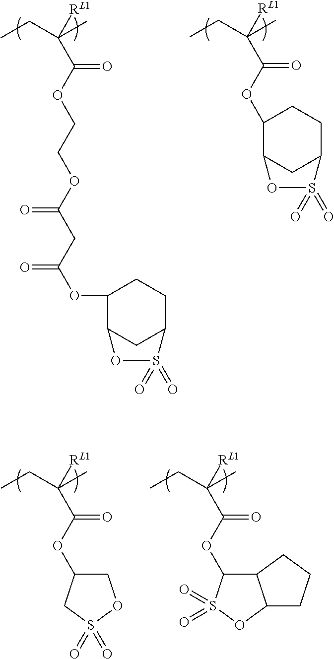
CCC(C)([RL1])C(OCCOC(=O)CC(=O)OC1C2CC(CC1)S(=O)(=O)O2)=O.CCC(C)([RL1])C(OC1C2CC(CC1)S(=O)(=O)O2)=O.CCC(C)([RL1])C(OC1COS(=O)(=O)C1)=O.CCC(C)([RL1])C(OC1C2C(OS1(=O)=O)CCC2)=O
